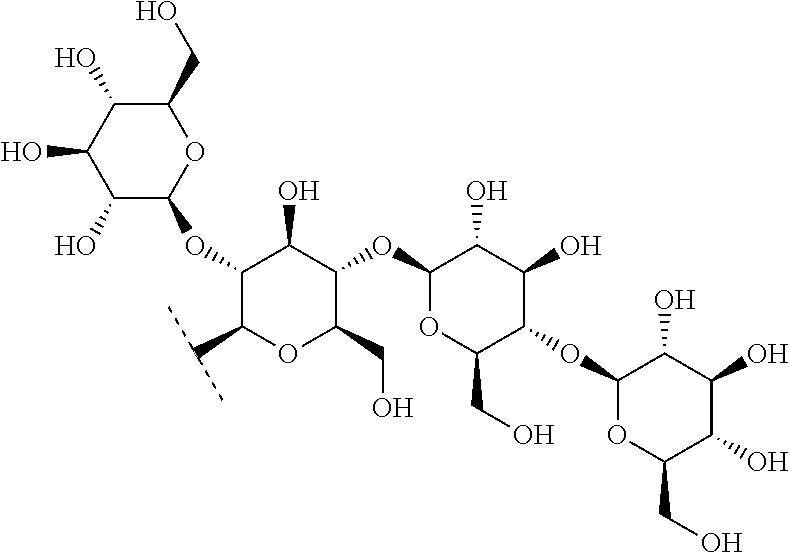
C1(OC2C(O)C(O)C(O)C(CO)O2)C(C(C)C)OC(CO)C(OC2OC(CO)C(OC3OC(CO)C(O)C(O)C3O)C(O)C2O)C1O
